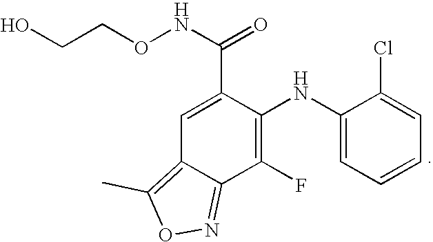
C1(F)=C(NC2=CC=CC=C2Cl)C(C(NOCCO)=O)=CC2=C(C)ON=C12
